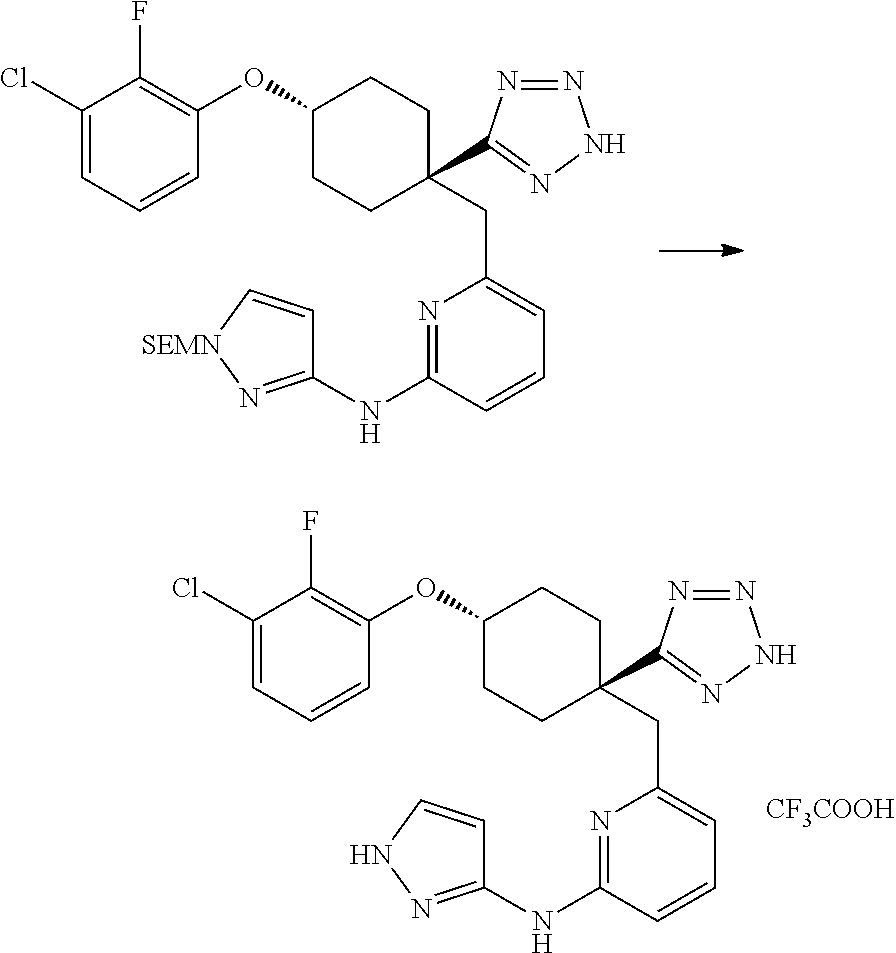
N1=C(NC2=NNC=C2)C=CC=C1CC1(C2=NNN=N2)CCC(OC2=C(F)C(Cl)=CC=C2)CC1.[CF3COOH].N1=C(NC2=N[SEMN]C=C2)C=CC=C1CC1(C2=NNN=N2)CCC(OC2=C(F)C(Cl)=CC=C2)CC1
